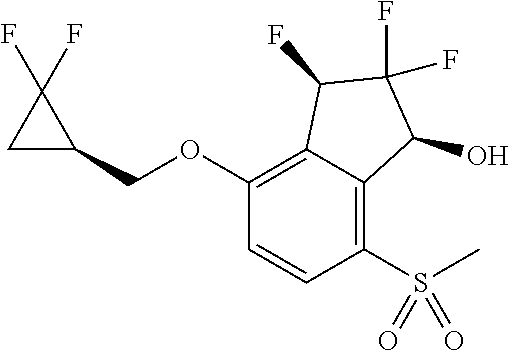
C1(OCC2C(F)(F)C2)=C2C(=C(S(C)(=O)=O)C=C1)C(O)C(F)(F)C2F
